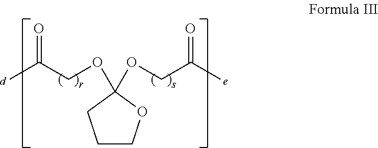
CC(COC1(OCC(C)=O)CCCO1)=O
